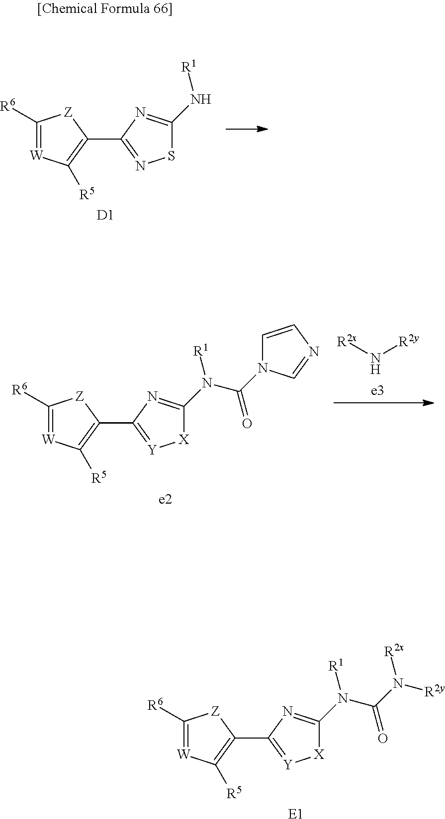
C1([R6])=[W]C([R5])=C(C2=NSC(N[R1])=N2)[Z]1.[D1].[R2x]N[R2y].C1=CN=CN1C(N(C1=NC(C2=C([R5])[W]=C([R6])[Z]2)=[Y][X]1)[R1])=O.[e2].C1([R6])=[W]C([R5])=C(C2=[Y][X]C(N([R1])C(N([R2y])[R2x])=O)=N2)[Z]1.[E1]
